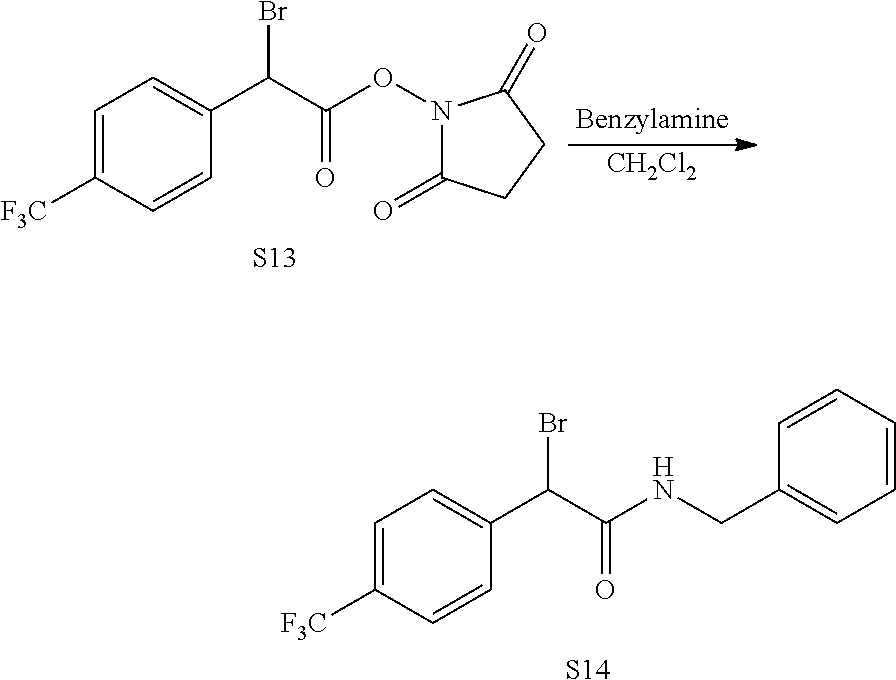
C1=C([F3C])C=CC(C(C(ON2C(=O)CCC2=O)=O)Br)=C1.[S13].[CH2Cl2].C1=C([F3C])C=CC(C(C(NCC2=CC=CC=C2)=O)Br)=C1.[S14]
